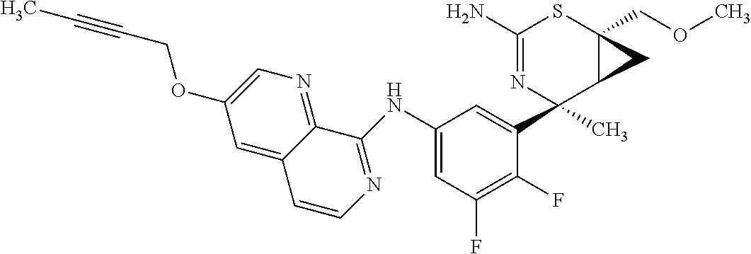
N(C1=CC(F)=C(F)C(C2(C)N=C(N)SC3(COC)C2C3)=C1)C1=NC=CC2=CC(OCC#CC)=CN=C12
